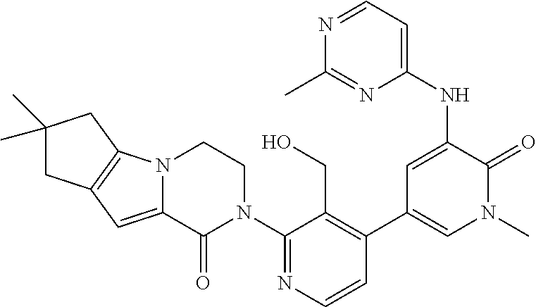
N12C(=CC3=C1CC(C)(C)C3)C(=O)N(C1=NC=CC(C3=CN(C)C(=O)C(NC4=CC=NC(C)=N4)=C3)=C1CO)CC2
